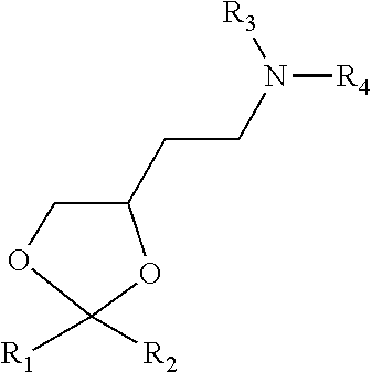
C1C(CCN([R4])[R3])OC([R1])([R2])O1
